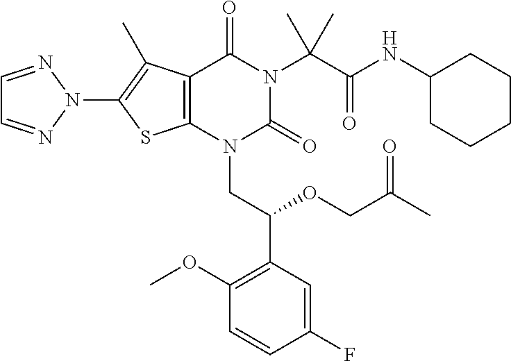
C12=C(N(CC(C3=C(OC)C=CC(F)=C3)OCC(C)=O)C(=O)N(C(C(=O)NC3CCCCC3)(C)C)C1=O)SC(N1N=CC=N1)=C2C
